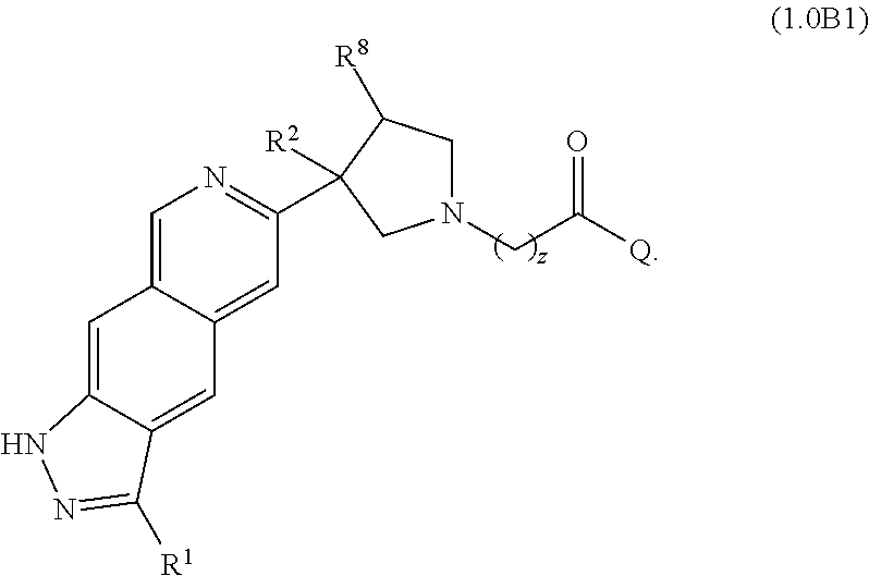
C1=C2C(=CC3=CC(C4([R2])C([R8])CN(CC(=O)[Q])C4)=NC=C13)C([R1])=NN2
